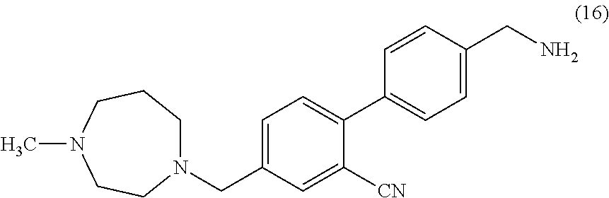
N1(CC2=CC=C(C3=CC=C(CN)C=C3)C([CN])=C2)CCCN(C)CC1
